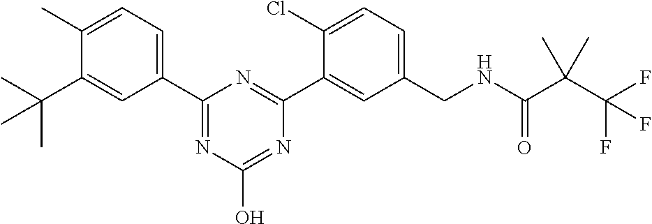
C1(CNC(C(C(F)(F)F)(C)C)=O)=CC=C(Cl)C(C2=NC(C3=CC=C(C)C(C(C)(C)C)=C3)=NC(O)=N2)=C1
